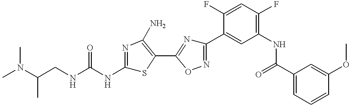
C(CNC(NC1=NC(N)=C(C2=NC(C3=CC(NC(C4=CC=CC(OC)=C4)=O)=C(F)C=C3F)=NO2)S1)=O)(N(C)C)C
